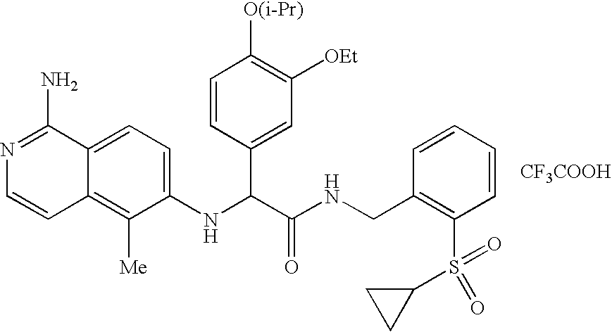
[CF3COOH].C1(NC(C(NCC2=C(S(=O)(C3CC3)=O)C=CC=C2)=O)C2=CC([OEt])=C([O(i-Pr)])C=C2)=CC=C2C(=C1[Me])C=CN=C2N
